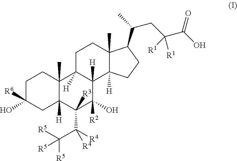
C1C([R6])(O)CC2([H])C(C)(C1)C1([H])C([H])(C([R2])(O)C2([R3])C([R4])(C([R5])([R5])[R5])[R4])C2([H])C(C)(CC1)C(C(C)CC(C(O)=O)([R1])[R1])CC2
